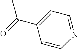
CC(=O)C1=CC=NC=C1
